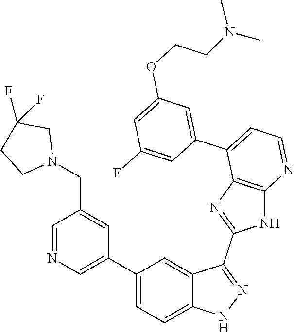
C1=NC=C(C2=CC=C3C(=C2)C(C2=NC4=C(N2)N=CC=C4C2=CC(OCCN(C)C)=CC(F)=C2)=NN3)C=C1CN1CC(F)(F)CC1
